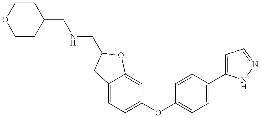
C1(CNCC2OC3=CC(OC4=CC=C(C5=CC=NN5)C=C4)=CC=C3C2)CCOCC1
